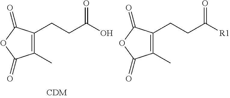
C(=O)(O)CCC1=C(C)C(=O)OC1=O.C(=O)([R1])CCC1=C(C)C(=O)OC1=O
